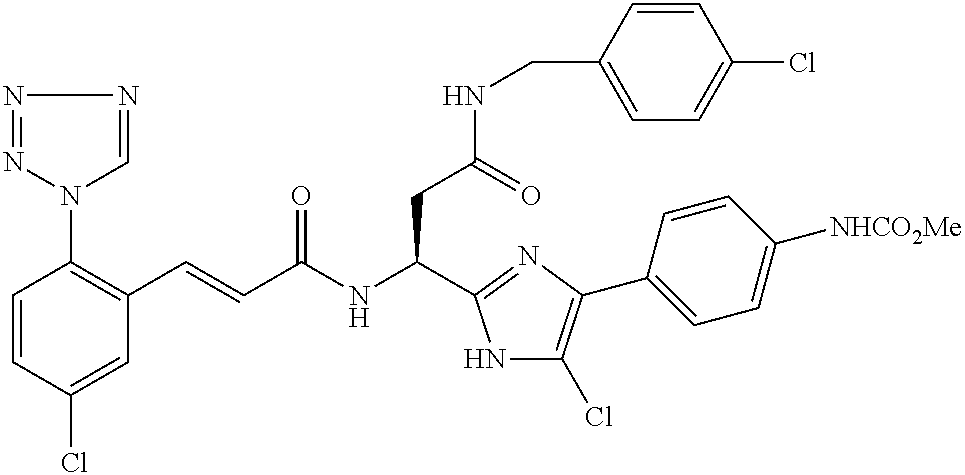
C1=CC(Cl)=CC(C=CC(NC(CC(NCC2=CC=C(Cl)C=C2)=O)C2=NC(C3=CC=C([NHCO2Me])C=C3)=C(Cl)N2)=O)=C1N1N=NN=C1
